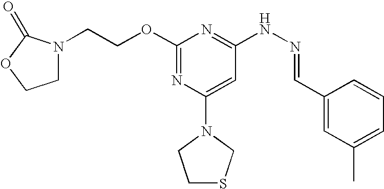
C1(OCCN2CCOC2=O)=NC(N2CCSC2)=CC(NN=CC2=CC(C)=CC=C2)=N1
